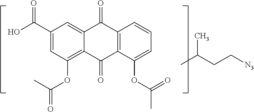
C1(C(O)=O)=CC(OC(=O)C)=C2C(=C1)C(=O)C1=C(C2=O)C(OC(C)=O)=CC=C1.C(CC[N3])(C)C
